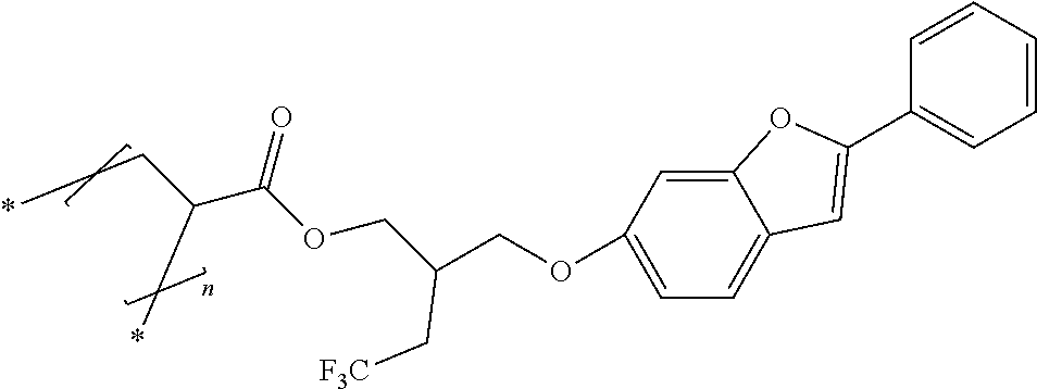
C12=CC(OCC(COC(C(CC*)C*)=O)C[F3C])=CC=C1C=C(C1=CC=CC=C1)O2
